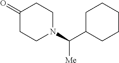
C1(=O)CCN(C(C2CCCCC2)[Me])CC1
